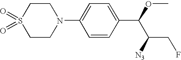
C1(N2CCS(=O)(=O)CC2)=CC=C(C(OC)C(CF)[N3])C=C1
